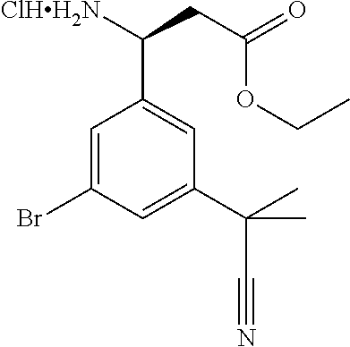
[ClHH2N]C(CC(=O)OCC)C1=CC(C(C)(C#N)C)=CC(Br)=C1
